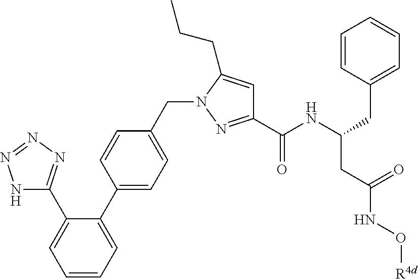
N1C(C2=CC=CC=C2C2=CC=C(CN3N=C(C(NC(CC4=CC=CC=C4)CC(=O)NO[R4d])=O)C=C3CCC)C=C2)=NN=N1
